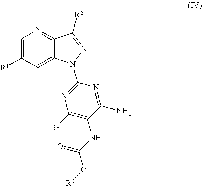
C1=C([R1])C=C2C(=N1)C([R6])=NN2C1=NC([R2])=C(NC(=O)O[R3])C(N)=N1
